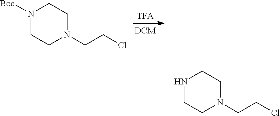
N1([Boc])CCN(CCCl)CC1.N1CCN(CCCl)CC1
